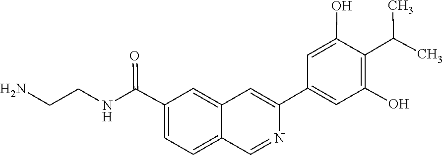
C1=C2C=NC(C3=CC(O)=C(C(C)C)C(O)=C3)=CC2=CC(C(NCCN)=O)=C1
